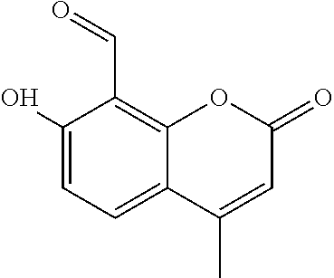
O=CC1=C2C(=CC=C1O)C(C)=CC(=O)O2
